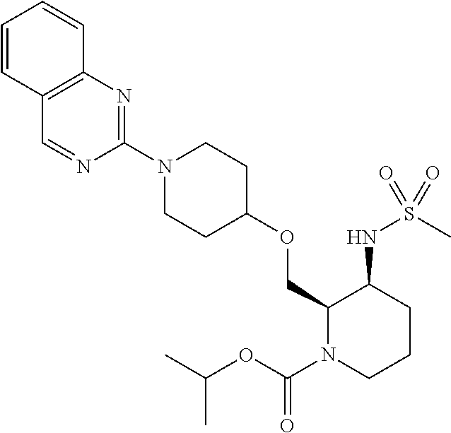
C1(COC2CCN(C3=NC4=C(C=N3)C=CC=C4)CC2)N(C(OC(C)C)=O)CCCC1NS(C)(=O)=O
